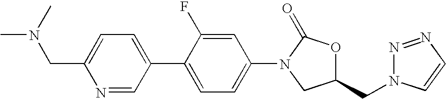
C1=C(C2=CC=C(N3C(=O)OC(CN4N=NC=C4)C3)C=C2F)C=NC(CN(C)C)=C1
